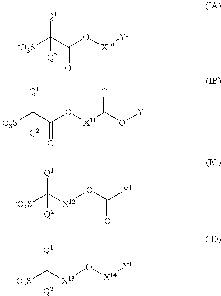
[-O3S]C(C(O[X10][Y1])=O)([Q2])[Q1].[-O3S]C(C(O[X11]C(O[Y1])=O)=O)([Q2])[Q1].[-O3S]C([X12]OC([Y1])=O)([Q2])[Q1].[-O3S]C([X13]O[X14][Y1])([Q2])[Q1]
